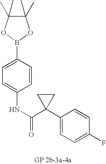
C1(C)(C)C(C)(C)OB(C2=CC=C(NC(=O)C3(C4=CC=C(F)C=C4)CC3)C=C2)O1
